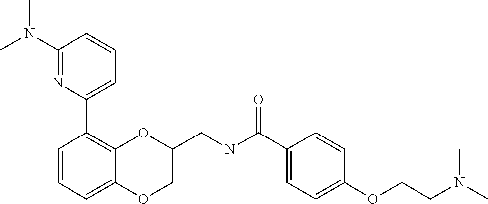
C1(N(C)C)=NC(C2=C3C(=CC=C2)OCC(CNC(C2=CC=C(OCCN(C)C)C=C2)=O)O3)=CC=C1
